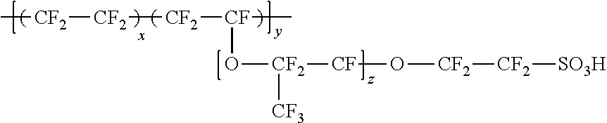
C[CF2][CF2][CF2][CF](C)O[CF2]([CF]O[CF2][CF2][SO3H])[CF3]
